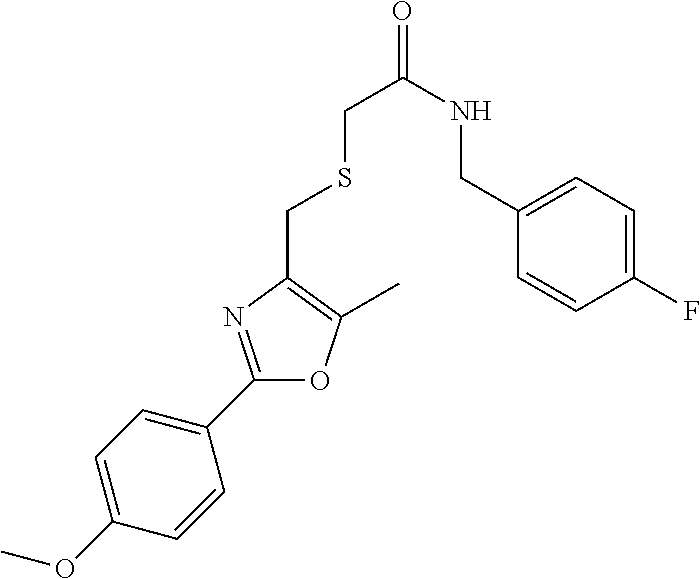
C1(OC)=CC=C(C2=NC(CSCC(=O)NCC3=CC=C(F)C=C3)=C(C)O2)C=C1
